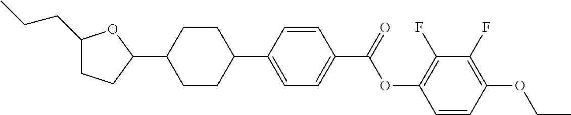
C1(CCC)CCC(C2CCC(C3=CC=C(C(OC4=C(F)C(F)=C(OCC)C=C4)=O)C=C3)CC2)O1
